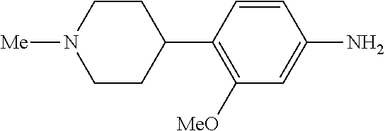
C1([MeO])=C(C2CCN([Me])CC2)C=CC(N)=C1
